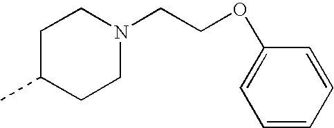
C1C(C)CCN(CCOC2=CC=CC=C2)C1
